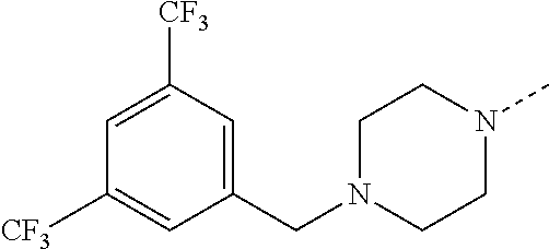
C(C1=CC([CF3])=CC([CF3])=C1)N1CCN(C)CC1
